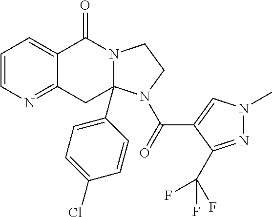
C1=CN=C2C(=C1)C(=O)N1CCN(C(C3=CN(C)N=C3C(F)(F)F)=O)C1(C1=CC=C(Cl)C=C1)C2
